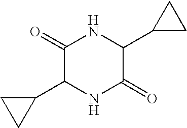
C1(=O)C(C2CC2)NC(=O)C(C2CC2)N1
